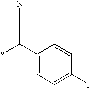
C1(C(*)C#N)=CC=C(F)C=C1
